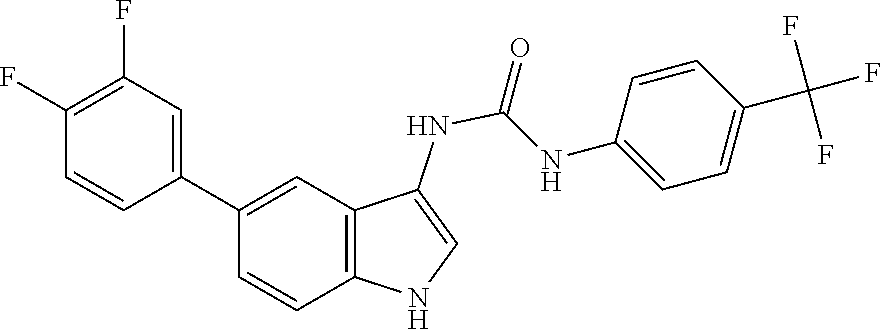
C1=CC(C2=CC3=C(NC=C3NC(NC3=CC=C(C(F)(F)F)C=C3)=O)C=C2)=CC(F)=C1F
